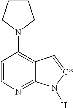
C1=CN=C2C(=C1N1CCCC1)C=[C*]N2[H]
